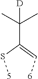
[5]SC(=C[6])C(C)(C)[D]
